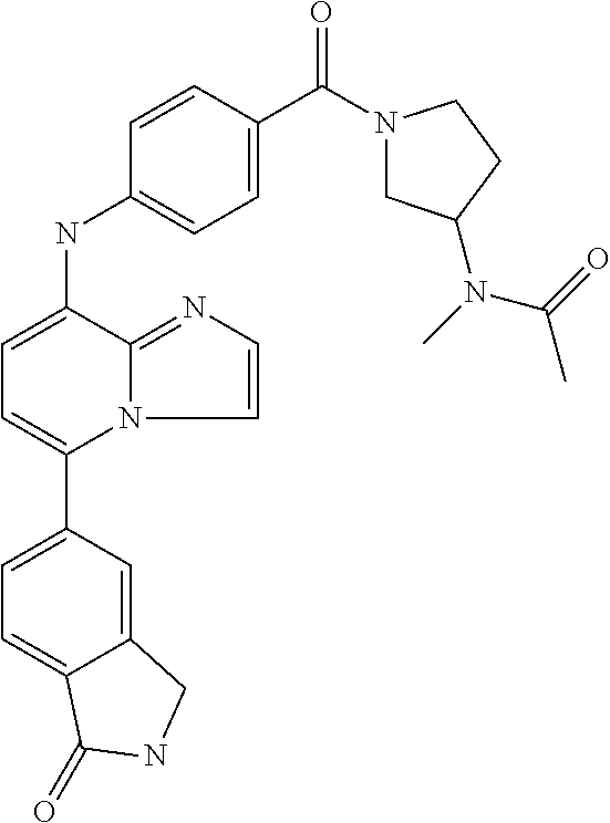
C12=CC(C3=CC=C(NC4=CC=C(C(N5CC(N(C(=O)C)C)CC5)=O)C=C4)C4=NC=CN34)=CC=C1C(=O)NC2
